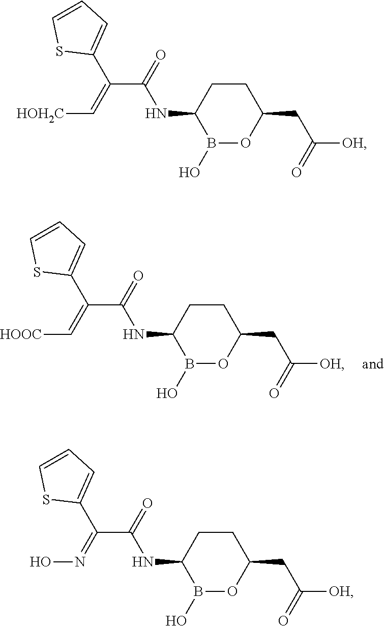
C1CC(NC(C(=C[HOH2C])C2=CC=CS2)=O)B(O)OC1CC([OH])=O.C1CC(NC(C(=NO)C2=CC=CS2)=O)B(O)OC1CC([OH])=O.C1CC(NC(C(=C[HOOC])C2=CC=CS2)=O)B(O)OC1CC([OH])=O
